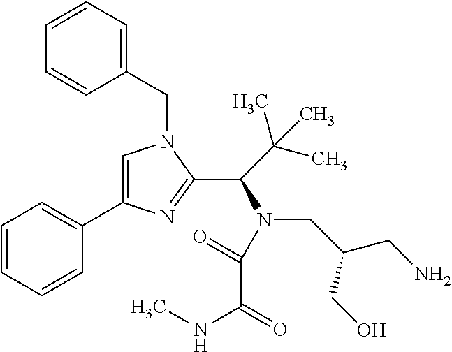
C1=C(C2=CC=CC=C2)N=C(C(C(C)(C)C)N(CC(CN)CO)C(=O)C(=O)NC)N1CC1=CC=CC=C1
